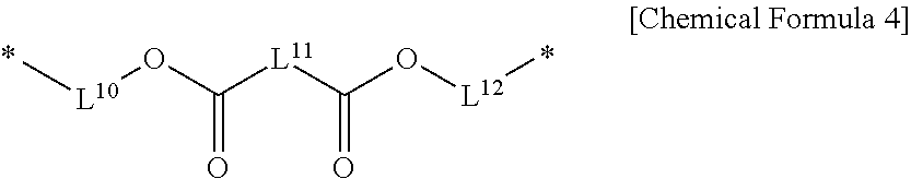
C[L10]OC([L11]C(O[L12]C)=O)=O
